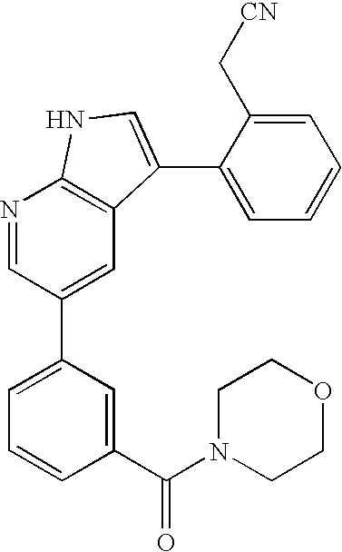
N1=CC(C2=CC=CC(C(N3CCOCC3)=O)=C2)=CC2=C1NC=C2C1=CC=CC=C1C[CN]
